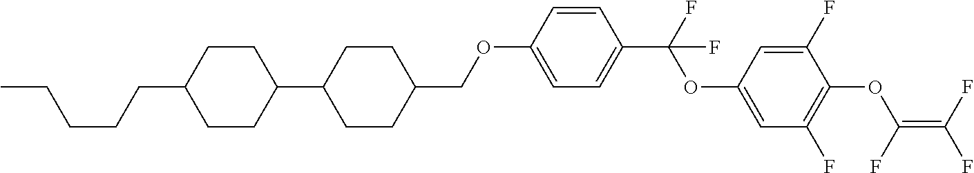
C1(OCC2CCC(C3CCC(CCCCC)CC3)CC2)=CC=C(C(F)(OC2=CC(F)=C(OC(=C(F)F)F)C(F)=C2)F)C=C1
